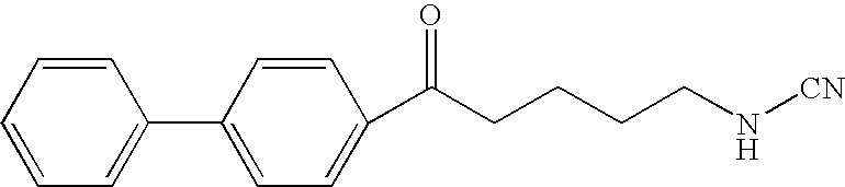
C1=CC=CC=C1C1=CC=C(C(CCCCN[CN])=O)C=C1
